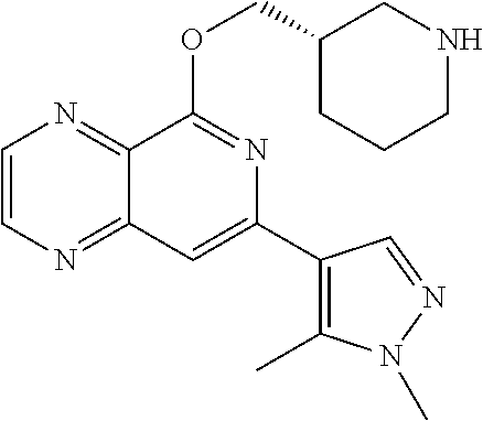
C1=CN=C2C(=N1)C(OCC1CCCNC1)=NC(C1=C(C)N(C)N=C1)=C2
